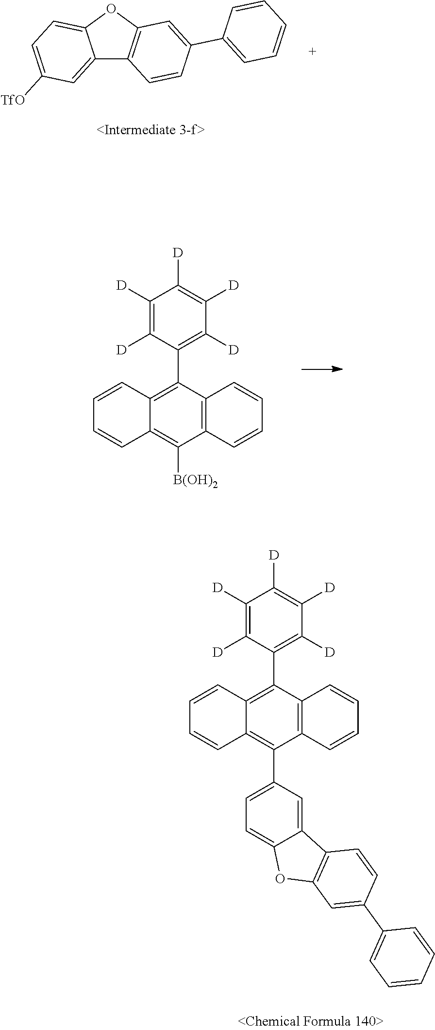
C12=CC([TfO])=CC=C1OC1=C2C=CC(C2=CC=CC=C2)=C1.C1(C2=C([D])C([D])=C([D])C([D])=C2[D])=C2C(=C([B(OH)2])C3=C1C=CC=C3)C=CC=C2.C1(C2=C([D])C([D])=C([D])C([D])=C2[D])=C2C(=C(C3=CC=C4C(=C3)C3=C(O4)C=C(C4=CC=CC=C4)C=C3)C3=C1C=CC=C3)C=CC=C2
